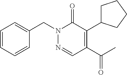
N1(CC2=CC=CC=C2)N=CC(C(C)=O)=C(C2CCCC2)C1=O
